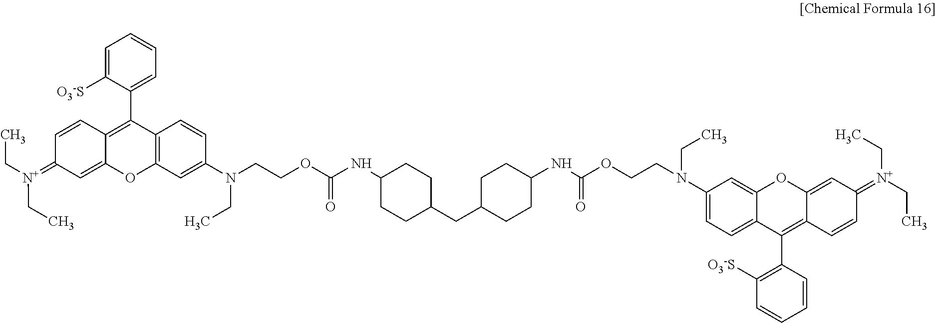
C1=C([O3-S])C(C2=C3C(=CC(=[N+](CC)CC)C=C3)OC3=C2C=CC(N(CCOC(NC2CCC(CC4CCC(NC(OCCN(CC)C5=CC=C6C(=C5)OC5=CC(=[N+](CC)CC)C=CC5=C6C5=C([O3-S])C=CC=C5)=O)CC4)CC2)=O)CC)=C3)=CC=C1
